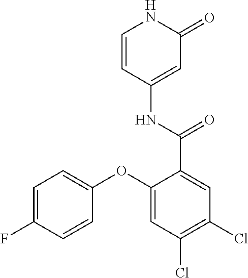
C1=CC(NC(C2=CC(Cl)=C(Cl)C=C2OC2=CC=C(F)C=C2)=O)=CC(=O)N1
